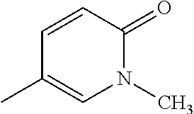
N1(C)C(=O)C=CC(C)=C1
